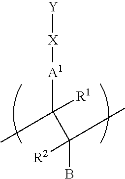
[Y][X][A1]C([R1])(C)C(B)(C)[R2]
